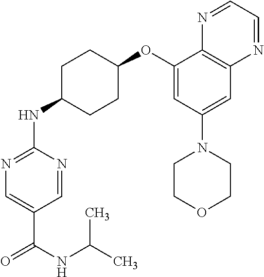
C1=NC(NC2CCC(OC3=CC(N4CCOCC4)=CC4=C3N=CC=N4)CC2)=NC=C1C(NC(C)C)=O
